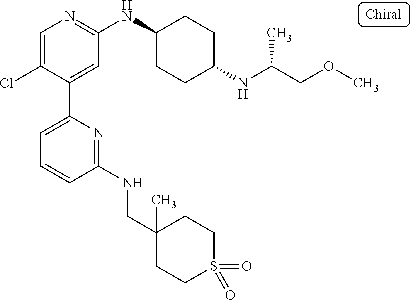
C1=C(Cl)C(C2=CC=CC(NCC3(C)CCS(=O)(=O)CC3)=N2)=CC(NC2CCC(NC(COC)C)CC2)=N1
